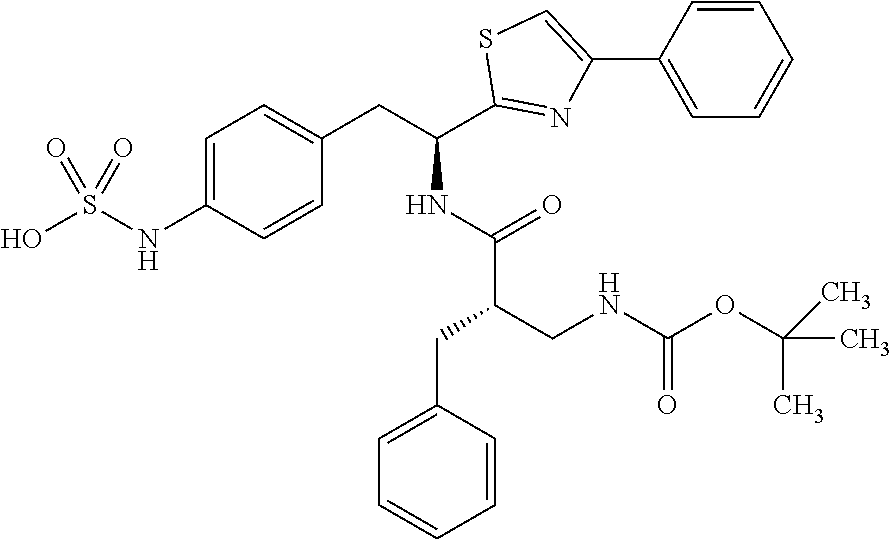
C1=C(NS(O)(=O)=O)C=CC(CC(NC(=O)C(CNC(OC(C)(C)C)=O)CC2=CC=CC=C2)C2=NC(C3=CC=CC=C3)=CS2)=C1
